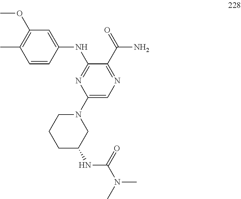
N(C1=NC(N2CCCC(NC(N(C)C)=O)C2)=CN=C1C(=O)N)C1=CC(OC)=C(C)C=C1
